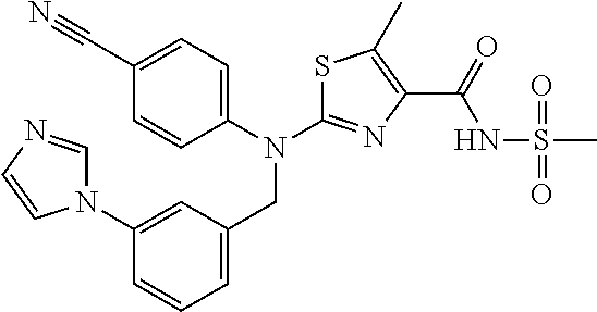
C1(C#N)=CC=C(N(C2=NC(C(NS(C)(=O)=O)=O)=C(C)S2)CC2=CC=CC(N3C=NC=C3)=C2)C=C1
